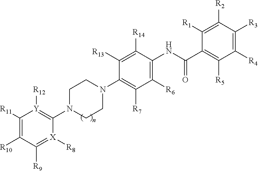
C1CN(C2=C([R7])C([R6])=C(NC(C3=C([R5])C([R4])=C([R3])C([R2])=C3[R1])=O)C([R14])=C2[R13])CCN1C1=[Y]([R12])C([R11])=C([R10])C([R9])=[X]1[R8]
